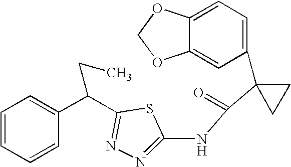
C1=C2C(=CC(C3(C(=O)NC4=NN=C(C(C5=CC=CC=C5)CC)S4)CC3)=C1)OCO2
